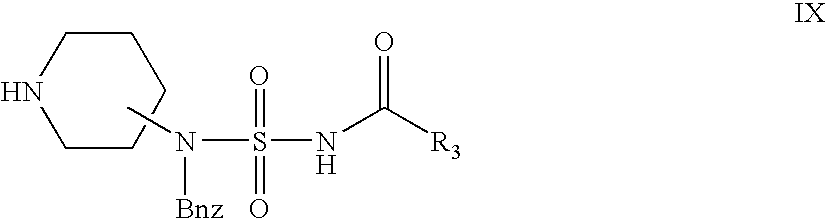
C1NCCCC1.CN(S(NC([R3])=O)(=O)=O)[Bnz]
